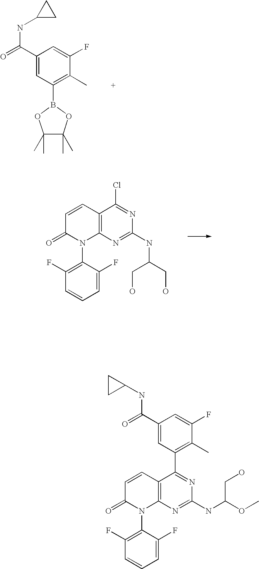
C1(C(=O)NC2CC2)=CC(B2OC(C)(C)C(C)(C)O2)=C(C)C(F)=C1.C12=C(N=C(NC(CO)CO)N=C1Cl)N(C1=C(F)C=CC=C1F)C(=O)C=C2.C12=C(N=C(NC(OC)CO)N=C1C1=C(C)C(F)=CC(C(NC3CC3)=O)=C1)N(C1=C(F)C=CC=C1F)C(=O)C=C2
